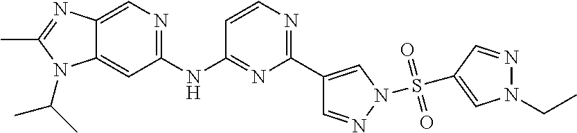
C1(NC2=NC(C3=CN(S(=O)(=O)C4=CN(CC)N=C4)N=C3)=NC=C2)=NC=C2C(=C1)N(C(C)C)C(C)=N2
